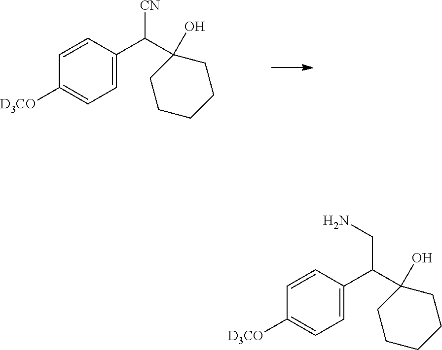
C1=CC(C([CN])C2(O)CCCCC2)=CC=C1[D3CO].C1=CC(C(CN)C2(O)CCCCC2)=CC=C1[D3CO]
